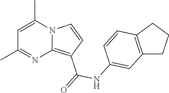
C1=C(C)N2C(=C(C(NC3=CC4=C(C=C3)CCC4)=O)C=C2)N=C1C
